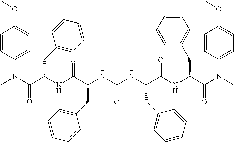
CN(C(C(NC(=O)C(NC(NC(C(NC(C(N(C)C1=CC=C(OC)C=C1)=O)CC1=CC=CC=C1)=O)CC1=CC=CC=C1)=O)CC1=CC=CC=C1)CC1=CC=CC=C1)=O)C1=CC=C(OC)C=C1
